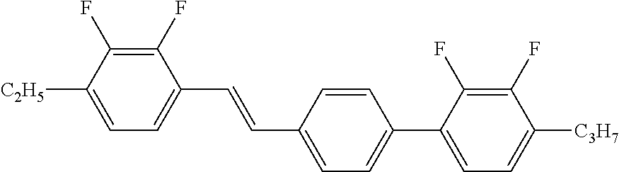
C1(F)=C(F)C([C2H5])=CC=C1C=CC1=CC=C(C2=CC=C([C3H7])C(F)=C2F)C=C1
